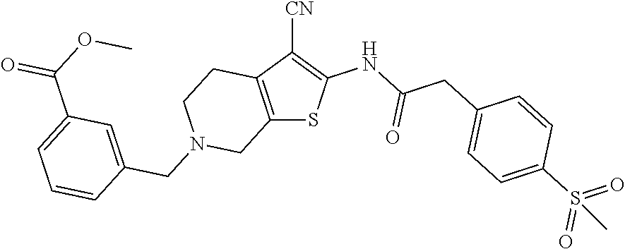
C12=C(C([CN])=C(NC(CC3=CC=C(S(=O)(=O)C)C=C3)=O)S1)CCN(CC1=CC(C(OC)=O)=CC=C1)C2
